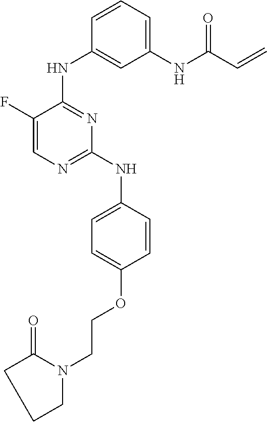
C1=CC(NC2=NC=C(F)C(NC3=CC(NC(C=C)=O)=CC=C3)=N2)=CC=C1OCCN1C(=O)CCC1
